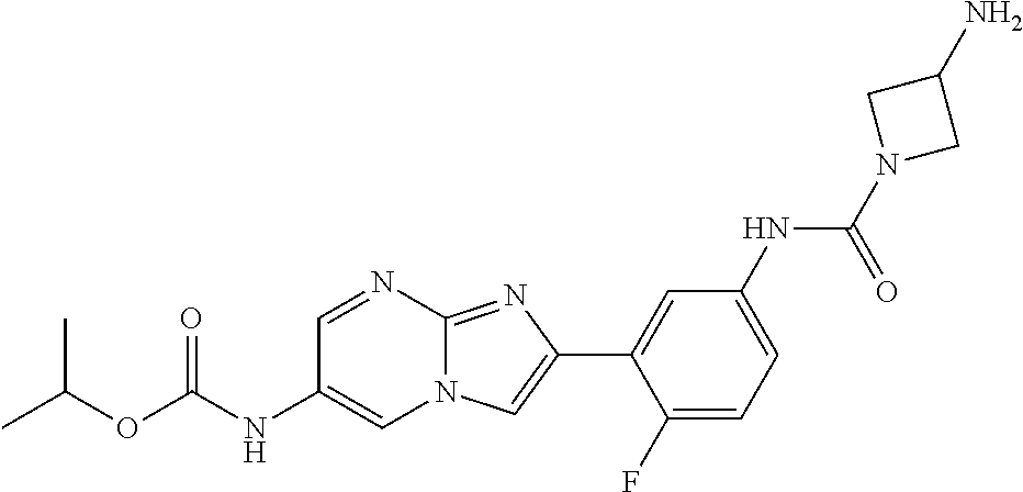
C1=NC2=NC(C3=CC(NC(N4CC(N)C4)=O)=CC=C3F)=CN2C=C1NC(OC(C)C)=O
